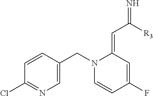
C1=CC(CN2C=CC(F)=CC2=CC([R3])=N)=CN=C1Cl
